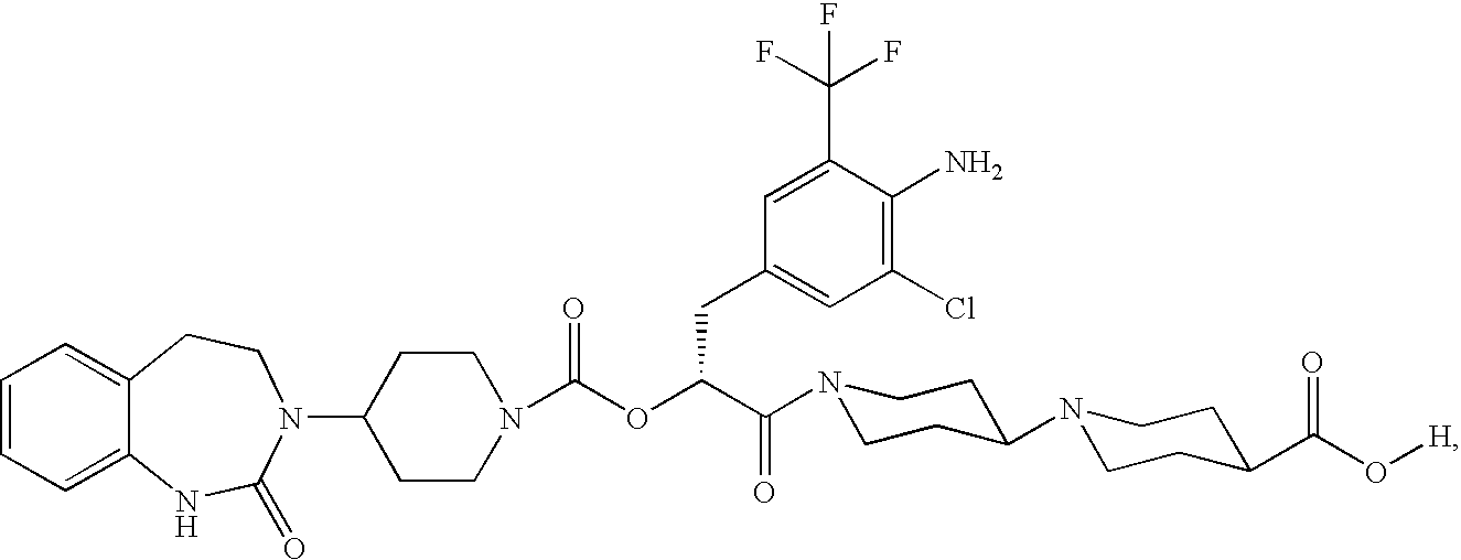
C1=CC=C2C(=C1)CCN(C1CCN(C(OC(C(=O)N3CCC(N4CCC(C(O[H])=O)CC4)CC3)CC3=CC(Cl)=C(N)C(C(F)(F)F)=C3)=O)CC1)C(=O)N2
